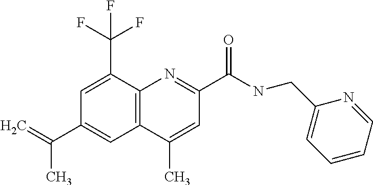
C1(C)=CC(C(=O)NCC2=CC=CC=N2)=NC2=C1C=C(C(=C)C)C=C2C(F)(F)F
